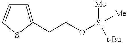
C1=C(CCO[Si]([Me])([Me])[t-Bu])SC=C1
